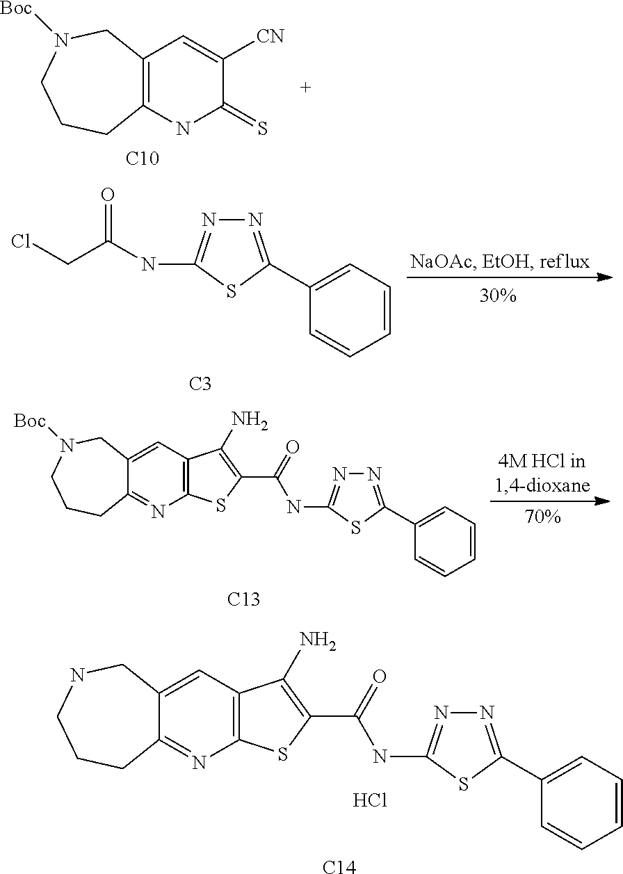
C12=C(NC(=S)C([CN])=C1)CCCN([Boc])C2.[C10].C1(C2=NN=C(NC(CCl)=O)S2)=CC=CC=C1.[C3].C12=CC3=C(N=C1CCCN([Boc])C2)SC(C(NC1=NN=C(C2=CC=CC=C2)S1)=O)=C3N.[C13].C12=CC3=C(N=C1CCCNC2)SC(C(=O)NC1=NN=C(C2=CC=CC=C2)S1)=C3N.[C14].Cl
